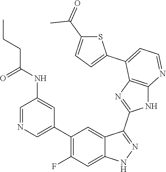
C1=NC=C(C2=C(F)C=C3C(=C2)C(C2=NC4=C(N2)N=CC=C4C2=CC=C(C(C)=O)S2)=NN3)C=C1NC(CCC)=O
